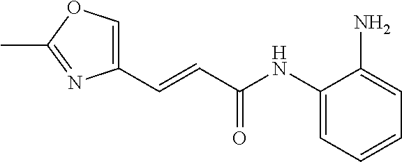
C1(C=CC(NC2=CC=CC=C2N)=O)=COC(C)=N1
